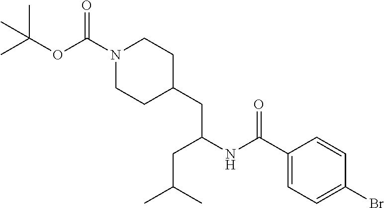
O(C(N1CCC(CC(NC(C2=CC=C(Br)C=C2)=O)CC(C)C)CC1)=O)C(C)(C)C
